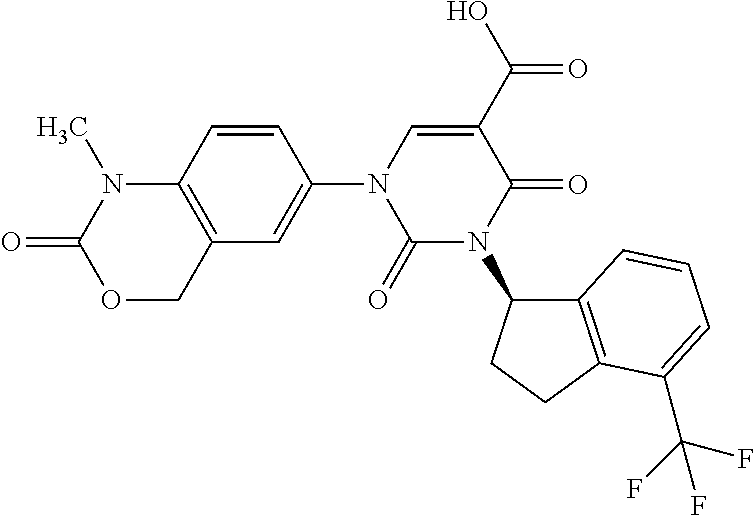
C1(=O)N(C2C3=C(CC2)C(C(F)(F)F)=CC=C3)C(=O)C(C(O)=O)=CN1C1=CC2=C(C=C1)N(C)C(=O)OC2
